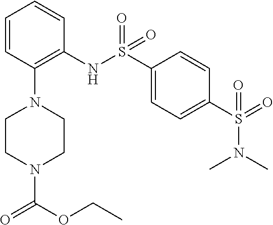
C1=CC(N2CCN(C(OCC)=O)CC2)=C(NS(C2=CC=C(S(=O)(N(C)C)=O)C=C2)(=O)=O)C=C1
